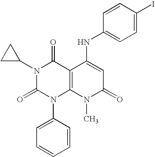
N1(C2CC2)C(=O)N(C2=CC=CC=C2)C2=C(C1=O)C(NC1=CC=C(I)C=C1)=CC(=O)N2C
